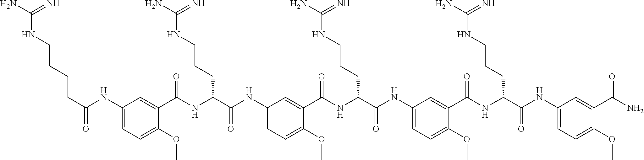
C1(NC(CCCCNC(N)=N)=O)=CC=C(OC)C(C(NC(C(NC2=CC=C(OC)C(C(NC(C(NC3=CC=C(OC)C(C(NC(C(NC4=CC=C(OC)C(C(N)=O)=C4)=O)CCCNC(N)=N)=O)=C3)=O)CCCNC(N)=N)=O)=C2)=O)CCCNC(N)=N)=O)=C1
